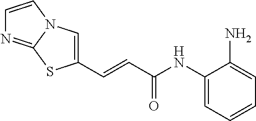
C1=C(N)C(NC(C=CC2=CN3C(=NC=C3)S2)=O)=CC=C1
